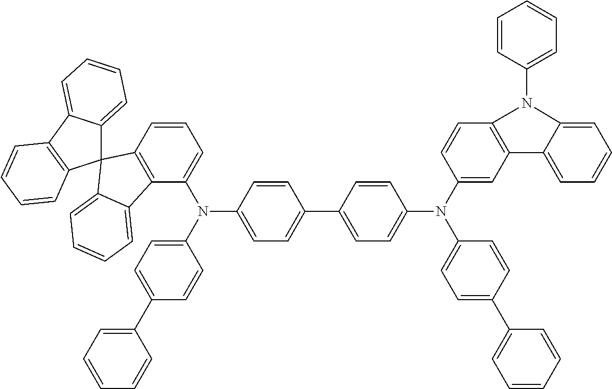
C12=CC=CC=C1C1=C(C=CC=C1)C21C2=C(C(N(C3=CC=C(C4=CC=CC=C4)C=C3)C3=CC=C(C4=CC=C(N(C5=CC6=C(C=C5)N(C5=CC=CC=C5)C5=CC=CC=C65)C5=CC=C(C6=CC=CC=C6)C=C5)C=C4)C=C3)=CC=C2)C2=CC=CC=C12
